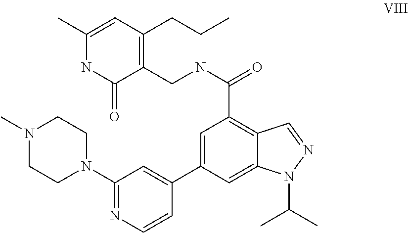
C1(N2CCN(C)CC2)=NC=CC(C2=CC(C(=O)NCC3=C(CCC)C=C(C)NC3=O)=C3C(=C2)N(C(C)C)N=C3)=C1
